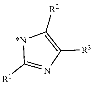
[N*]1C([R1])=NC([R3])=C1[R2]
